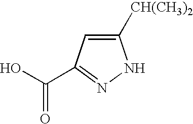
C1=C([CH(CH3)2])NN=C1C(O)=O
